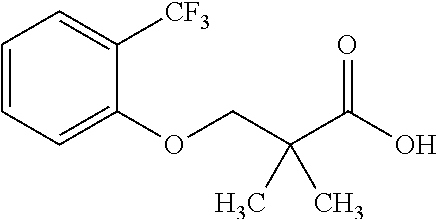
C1(OCC(C(O)=O)(C)C)=CC=CC=C1[CF3]
